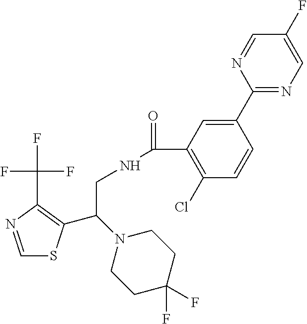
C1=NC(C(F)(F)F)=C(C(N2CCC(F)(F)CC2)CNC(=O)C2=C(Cl)C=CC(C3=NC=C(F)C=N3)=C2)S1
